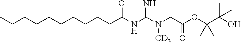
C(CCCCC(NC(N(CC(OC(C(O)(C)C)(C)C)=O)[CD3])=N)=O)CCCCC
